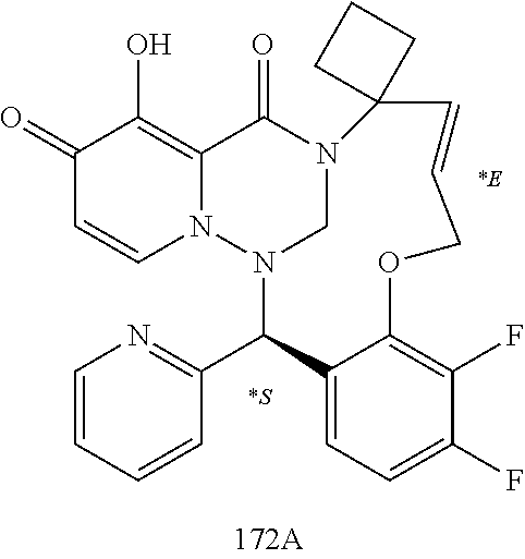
C1(=O)C=CN2C(=C1O)C(=O)N1CN2C(C2=NC=CC=C2)C2=CC=C(F)C(F)=C2OCC=CC12CCC2.[*S].[*E]
